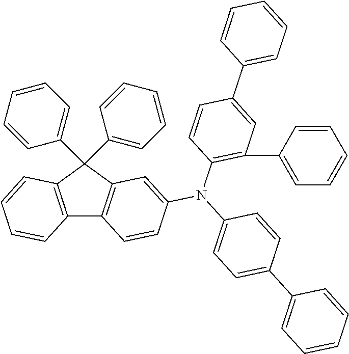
C12=C(C(C3=CC=CC=C3)(C3=CC=CC=C3)C3=C1C=CC(N(C1=CC=C(C4=CC=CC=C4)C=C1)C1=C(C4=CC=CC=C4)C=C(C4=CC=CC=C4)C=C1)=C3)C=CC=C2
